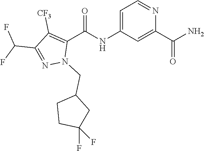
C1(C(F)F)=NN(CC2CCC(F)(F)C2)C(C(=O)NC2=CC=NC(C(=O)N)=C2)=C1[CF3]
